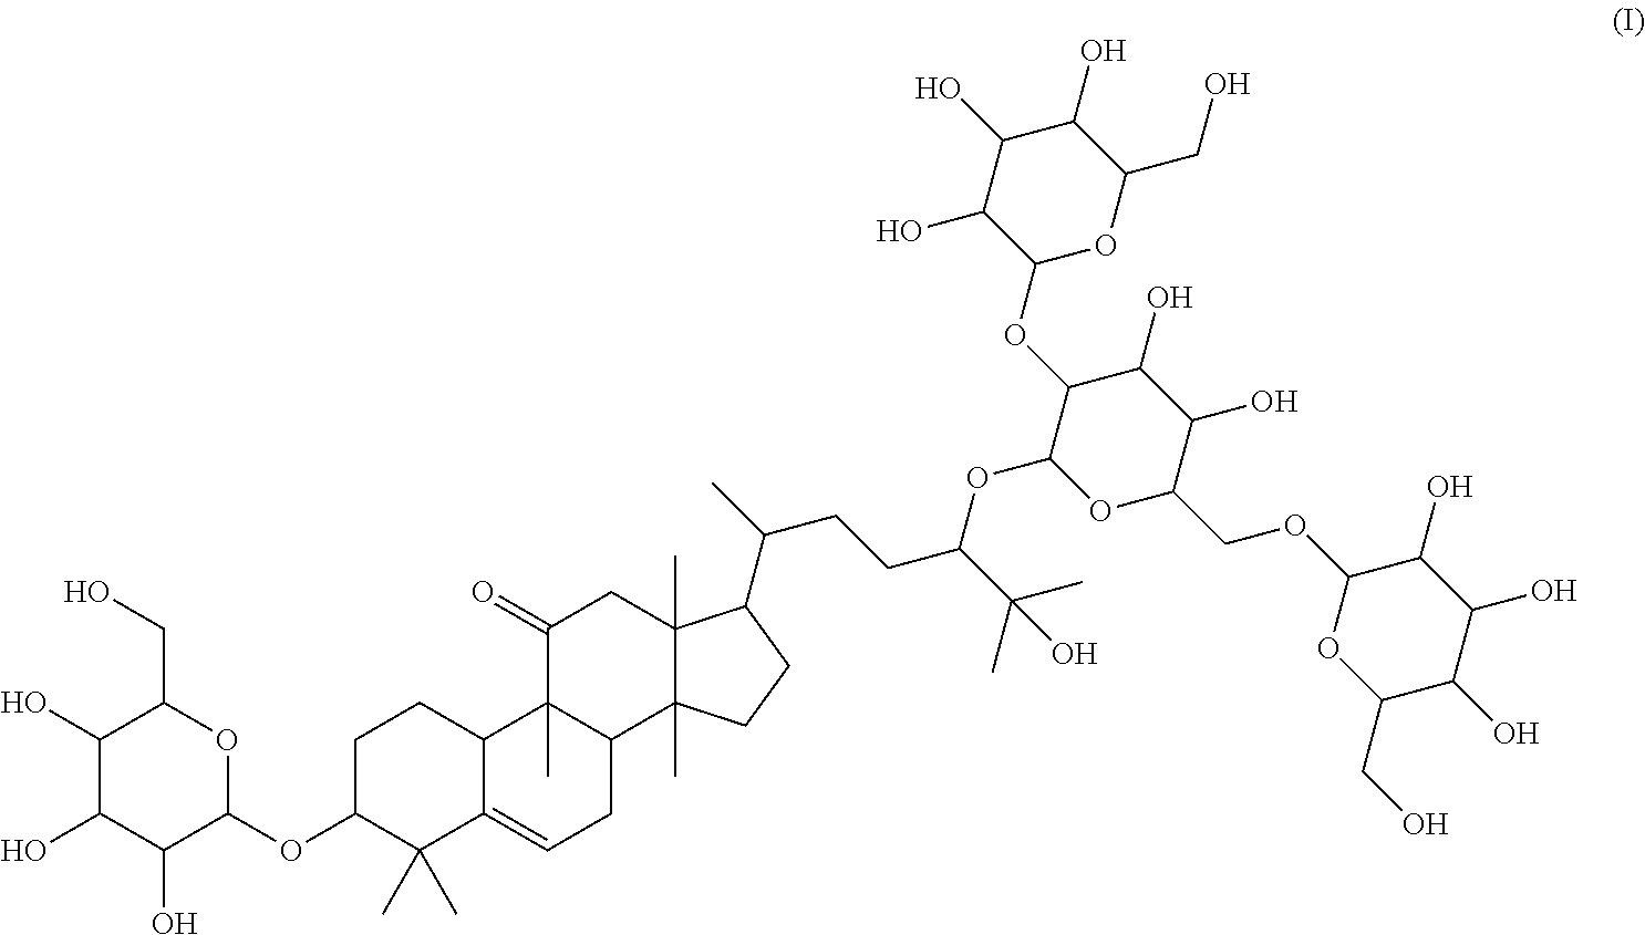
C1(O)C(O)C(O)C(OC2CCC3C(=CCC4C3(C)C(=O)CC3(C)C4(C)CCC3C(CCC(C(C)(C)O)OC3OC(COC4OC(CO)C(O)C(O)C4O)C(O)C(O)C3OC3OC(CO)C(O)C(O)C3O)C)C2(C)C)OC1CO
